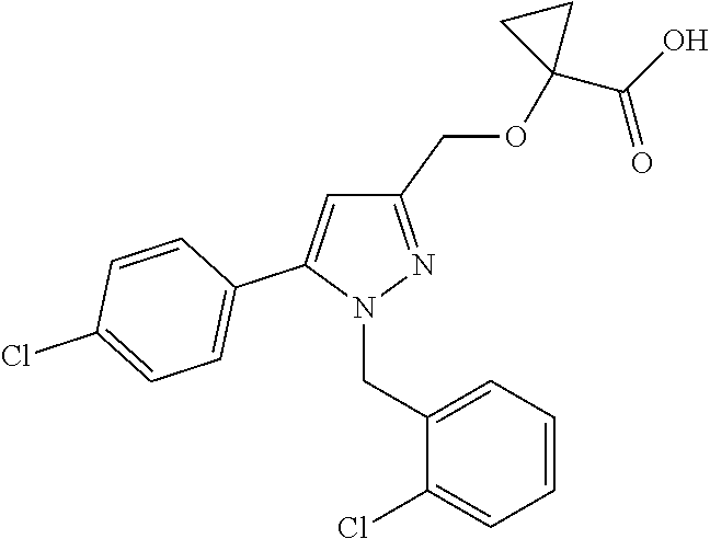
C1(COC2(C(O)=O)CC2)=NN(CC2=CC=CC=C2Cl)C(C2=CC=C(Cl)C=C2)=C1
